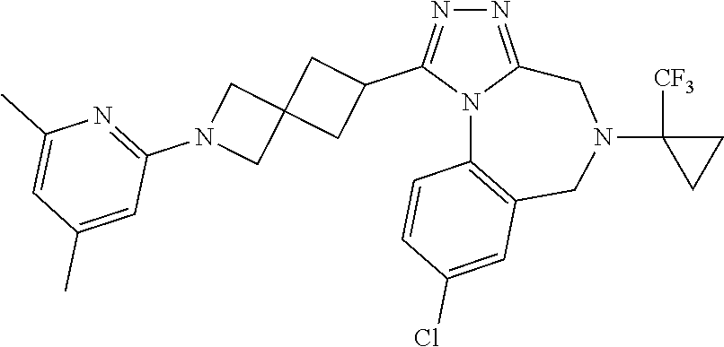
N1=C2N(C(C3CC4(C3)CN(C3=NC(C)=CC(C)=C3)C4)=N1)C1=C(CN(C3([CF3])CC3)C2)C=C(Cl)C=C1
